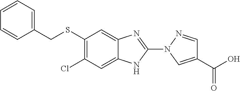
C1(SCC2=CC=CC=C2)=C(Cl)C=C2C(=C1)N=C(N1C=C(C(=O)O)C=N1)N2
